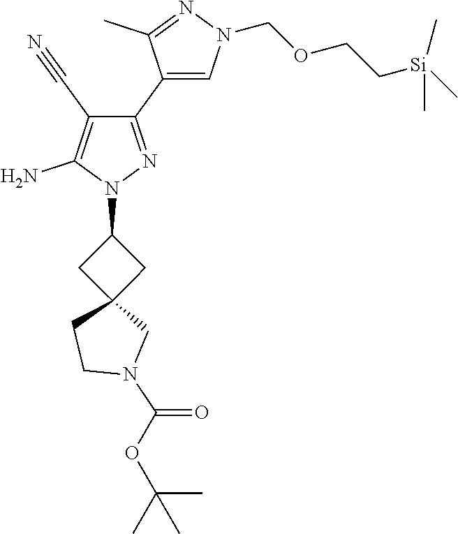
C1C2(CC1N1N=C(C3=CN(COCC[Si](C)(C)C)N=C3C)C(C#N)=C1N)CCN(C(OC(C)(C)C)=O)C2
